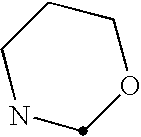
N1CCCOC1
